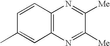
C12=C(N=C([Me])C([Me])=N1)C=C(C)C=C2
